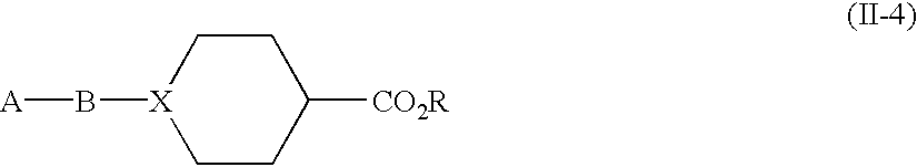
C1CC([CO2R])CC[X]1B[A]
